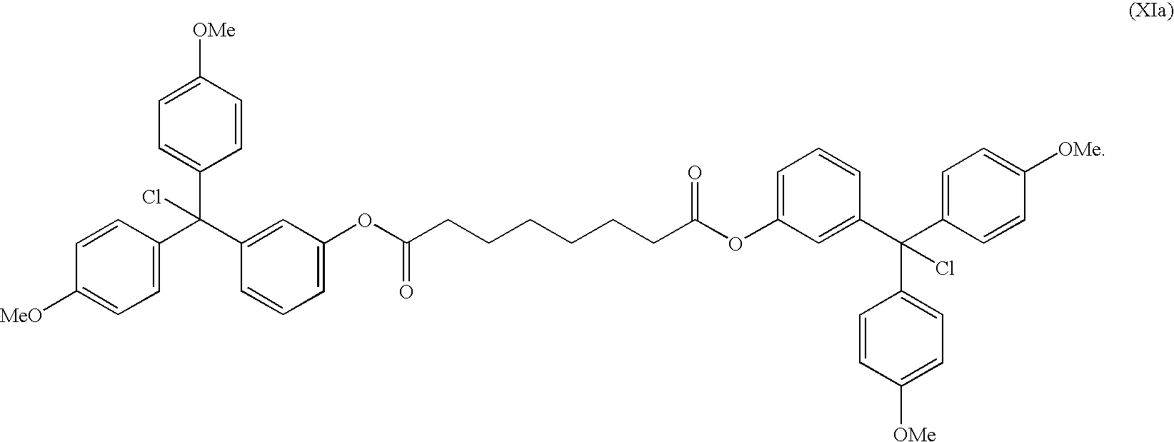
C1=CC([OMe])=CC=C1C(C1=CC(OC(CCCCCCC(=O)OC2=CC=CC(C(C3=CC=C([OMe])C=C3)(C3=CC=C([OMe])C=C3)Cl)=C2)=O)=CC=C1)(C1=CC=C([MeO])C=C1)Cl
